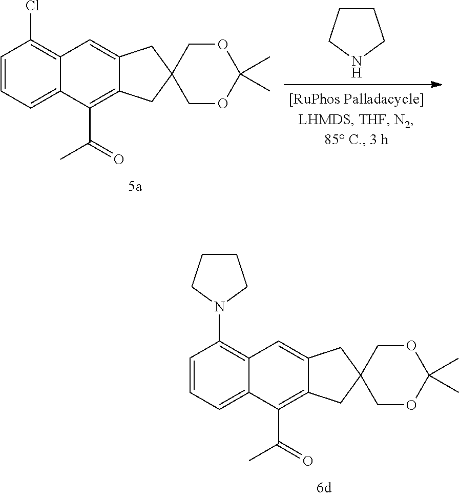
C12=CC3=C(Cl)C=CC=C3C(C(=O)C)=C1CC1(C2)COC(C)(C)OC1.C1CCNC1.C12=CC3=C(N4CCCC4)C=CC=C3C(C(=O)C)=C1CC1(C2)COC(C)(C)OC1
